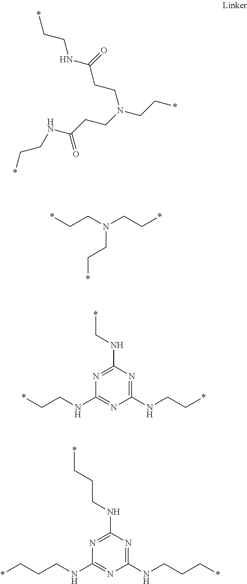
*CCNC(CCN(CCC(NCC*)=O)CC*)=O.N(CC*)(CC*)CC*.C1(NCC*)=NC(NCC*)=NC(NC*)=N1.C1(NCCC*)=NC(NCCC*)=NC(NCCC*)=N1
